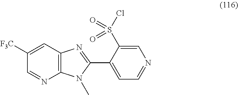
C12=C(C=C([F3C])C=N1)N=C(C1=CC=NC=C1S(=O)(Cl)=O)N2C
